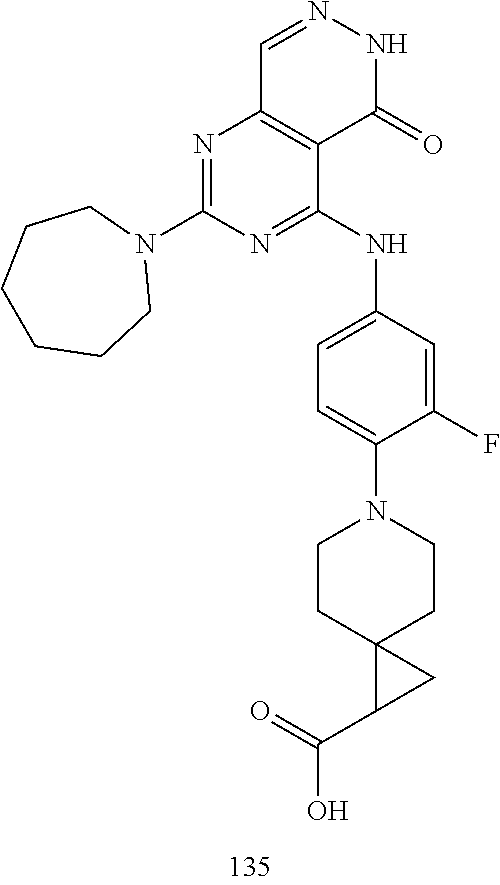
C1=NNC(=O)C2=C1N=C(N1CCCCCC1)N=C2NC1=CC=C(N2CCC3(CC2)C(C(=O)O)C3)C(F)=C1
